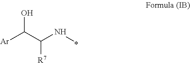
[Ar]C(C(NC)[R7])O
